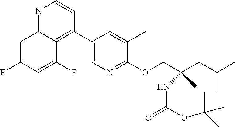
C1(C2=CN=C(OCC(CC(C)C)(C)NC(=O)OC(C)(C)C)C(C)=C2)=C2C(=NC=C1)C=C(F)C=C2F
